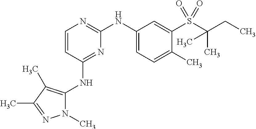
N1(C)C(NC2=NC(NC3=CC=C(C)C(S(C(CC)(C)C)(=O)=O)=C3)=NC=C2)=C(C)C(C)=N1
